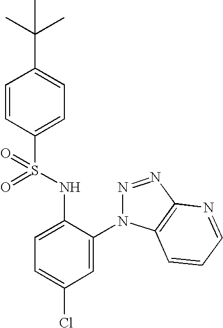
C1=CC(S(NC2=CC=C(Cl)C=C2N2N=NC3=C2C=CC=N3)(=O)=O)=CC=C1C(C)(C)C
